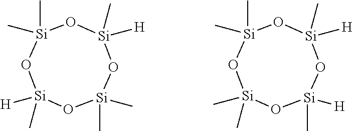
[Si]1(C)([H])O[Si](C)(C)O[Si](C)([H])O[Si](C)(C)O1.[Si]1(C)(C)O[Si](C)([H])O[Si](C)([H])O[Si](C)(C)O1
